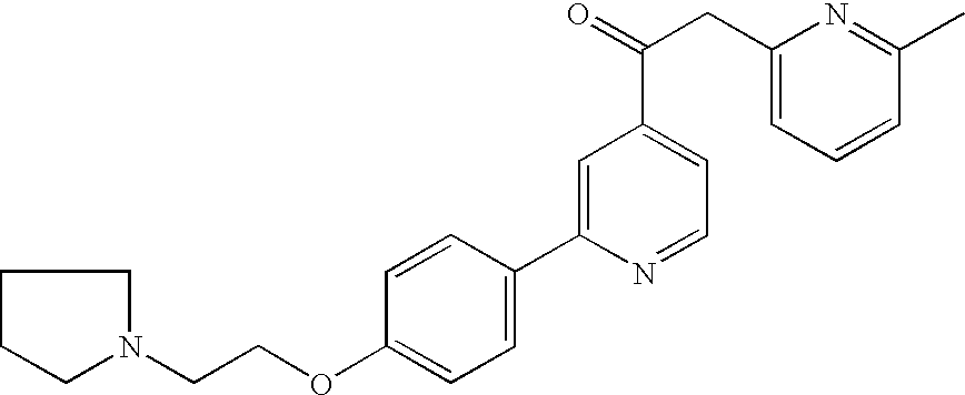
O(C1=CC=C(C2=CC(C(=O)CC3=CC=CC(C)=N3)=CC=N2)C=C1)CCN1CCCC1
